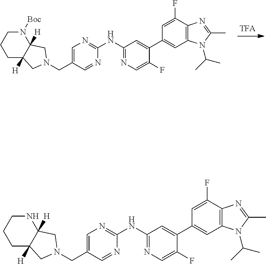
N(C1=NC=C(F)C(C2=CC3=C(C(F)=C2)N=C(C)N3C(C)C)=C1)C1=NC=C(CN2CC3([H])CCCN([Boc])C3([H])C2)C=N1.N(C1=NC=C(F)C(C2=CC3=C(C(F)=C2)N=C(C)N3C(C)C)=C1)C1=NC=C(CN2CC3([H])CCCNC3([H])C2)C=N1
